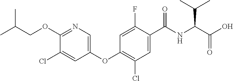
CC(COC1=NC=C(OC2=C(Cl)C=C(C(=O)NC(C(C)C)C(=O)O)C(F)=C2)C=C1Cl)C
